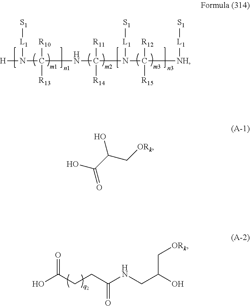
[H]N(C(NC(N(C([NH][L1][S1])([R12])[R15])[L1][S1])([R11])[R14])([R10])[R13])[L1][S1].OC(CCC(NCC(O)C[ORk])=O)=O.OC(C(C[ORk])O)=O
